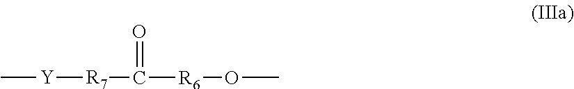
C[Y][R7]C(=O)[R6]OC
